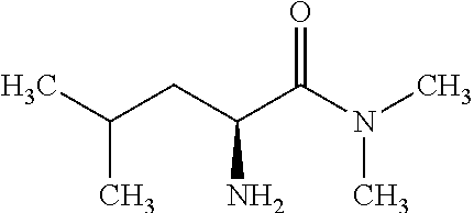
CC(CC(C(N(C)C)=O)N)C
